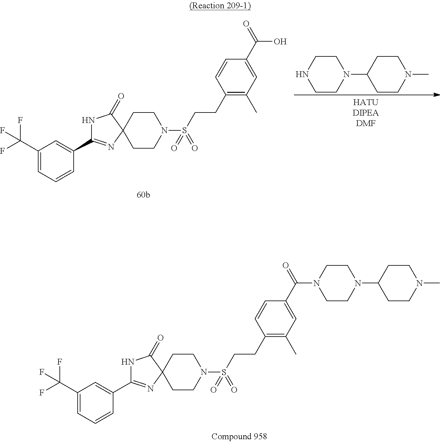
C1CN(S(CCC2=C(C)C=C(C(=O)N3CCN(C4CCN(C)CC4)CC3)C=C2)(=O)=O)CCC12C(=O)NC(C1=CC(C(F)(F)F)=CC=C1)=N2.C1CN(S(CCC2=C(C)C=C(C(O)=O)C=C2)(=O)=O)CCC12C(=O)NC(C1=CC(C(F)(F)F)=CC=C1)=N2.C1CN(C2CCN(C)CC2)CCN1
